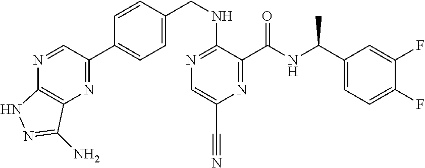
N1=C(C2=CC=C(CNC3=NC=C(C#N)N=C3C(NC(C3=CC=C(F)C(F)=C3)C)=O)C=C2)C=NC2=C1C(N)=NN2
